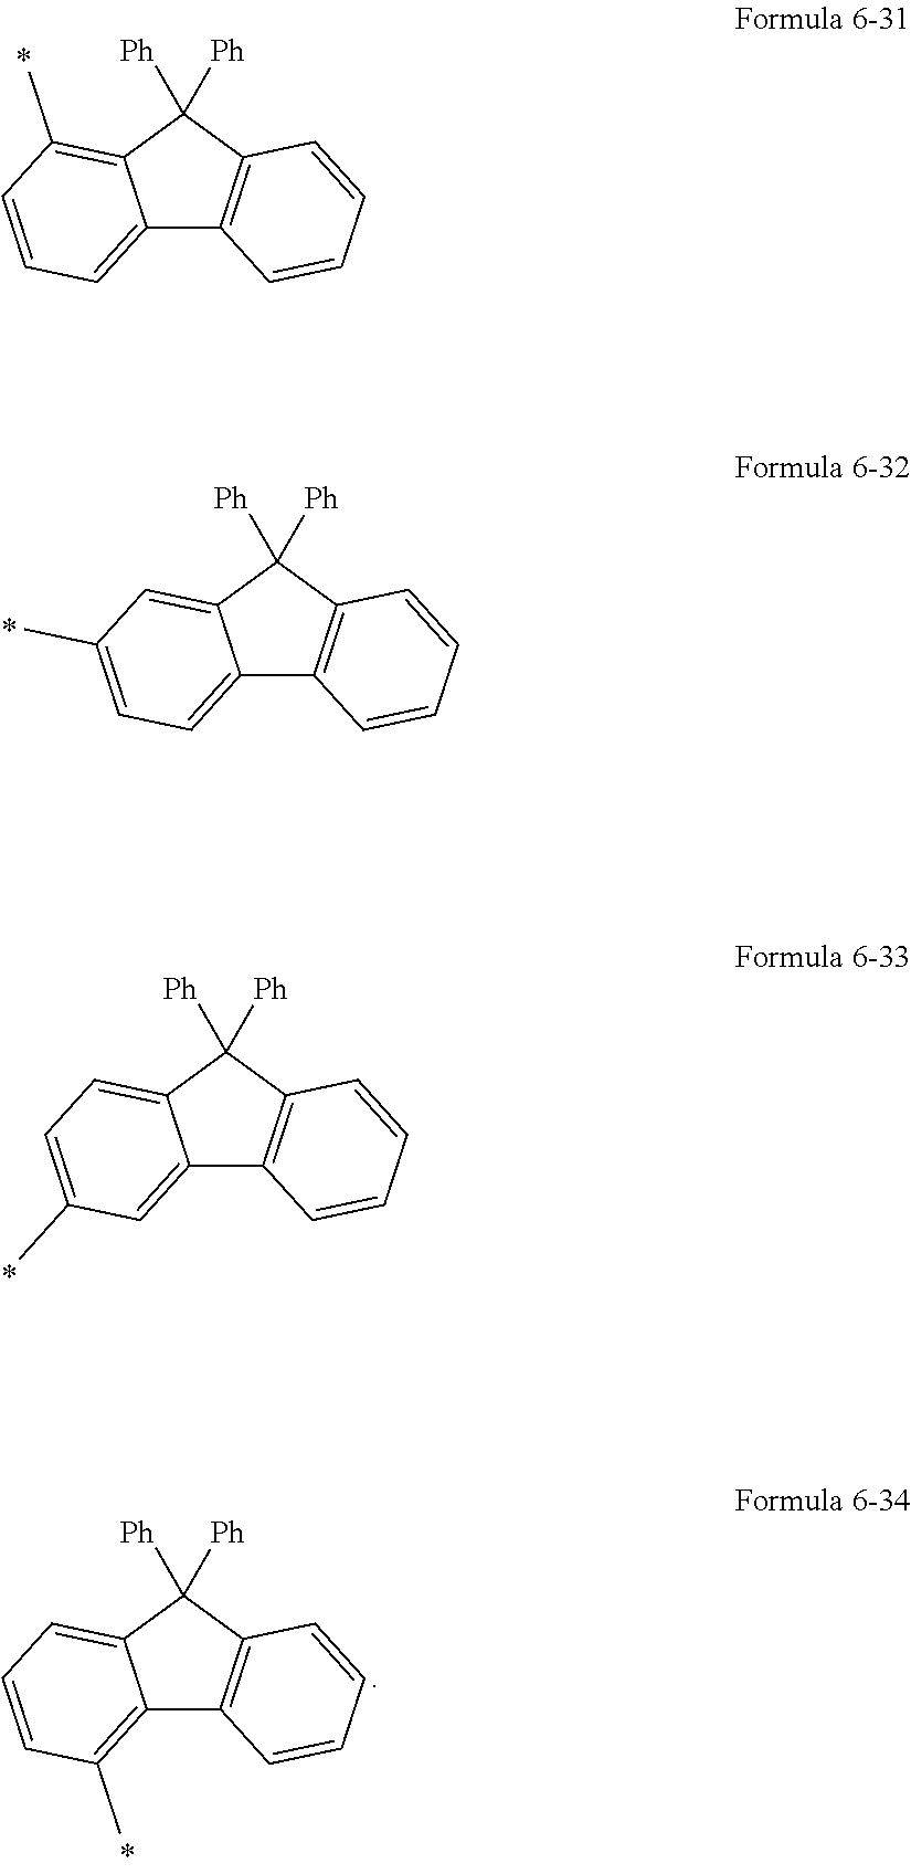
C12=CC=CC(C)=C1C([Ph])([Ph])C1=C2C=CC=C1.C12=CC=C(C)C=C1C([Ph])([Ph])C1=C2C=CC=C1.C12=CC(C)=CC=C1C([Ph])([Ph])C1=C2C=CC=C1.C12=C(C)C=CC=C1C([Ph])([Ph])C1=C2C=CC=C1
